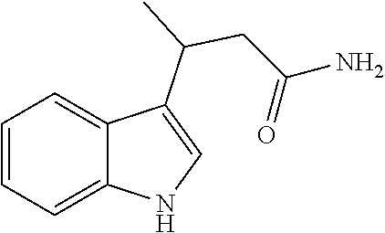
C1=CC=C2C(=C1)C(C(CC(=O)N)C)=CN2
